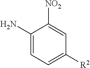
C1(N)=CC=C([R2])C=C1[NO2]
